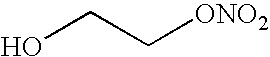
OCC[ONO2]
